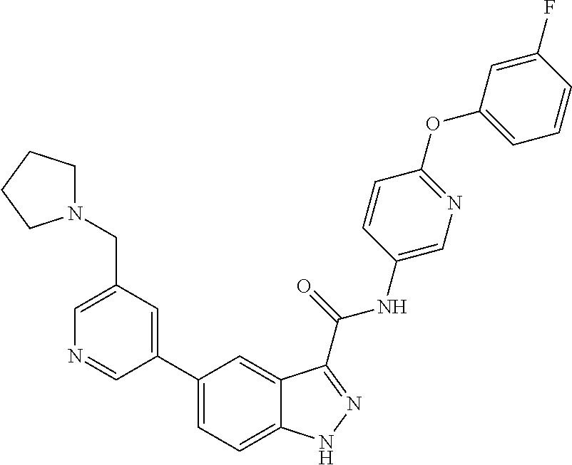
C1(CN2CCCC2)=CN=CC(C2=CC=C3C(=C2)C(C(NC2=CN=C(OC4=CC=CC(F)=C4)C=C2)=O)=NN3)=C1
